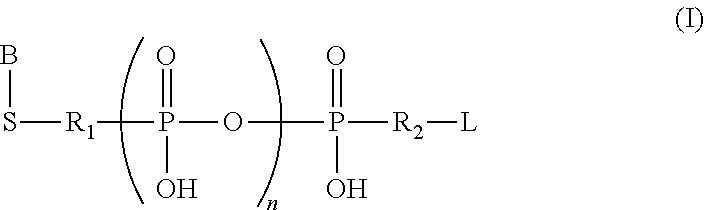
BS[R1]P(OP([R2][L])(=O)O)(=O)O
